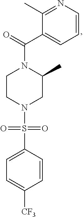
C1(C)=NC=CC=C1C(=O)N1CCN(S(C2=CC=C([CF3])C=C2)(=O)=O)CC1C
